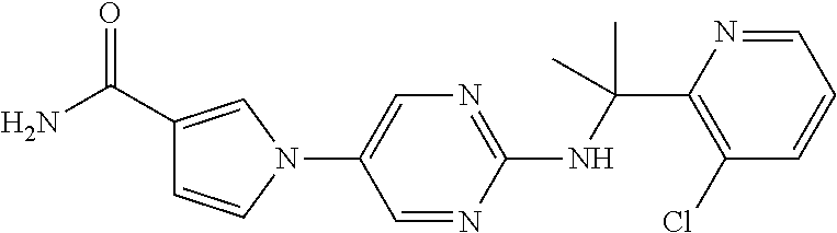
N(C(C1=C(Cl)C=CC=N1)(C)C)C1=NC=C(N2C=C(C(N)=O)C=C2)C=N1
